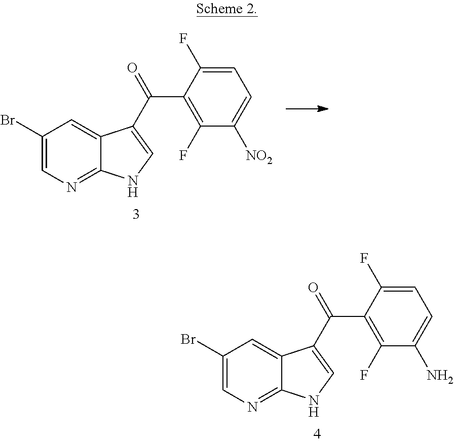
C1(Br)=CN=C2C(=C1)C(C(=O)C1=C(F)C([NO2])=CC=C1F)=CN2.C1(Br)=CN=C2C(=C1)C(C(=O)C1=C(F)C(N)=CC=C1F)=CN2
